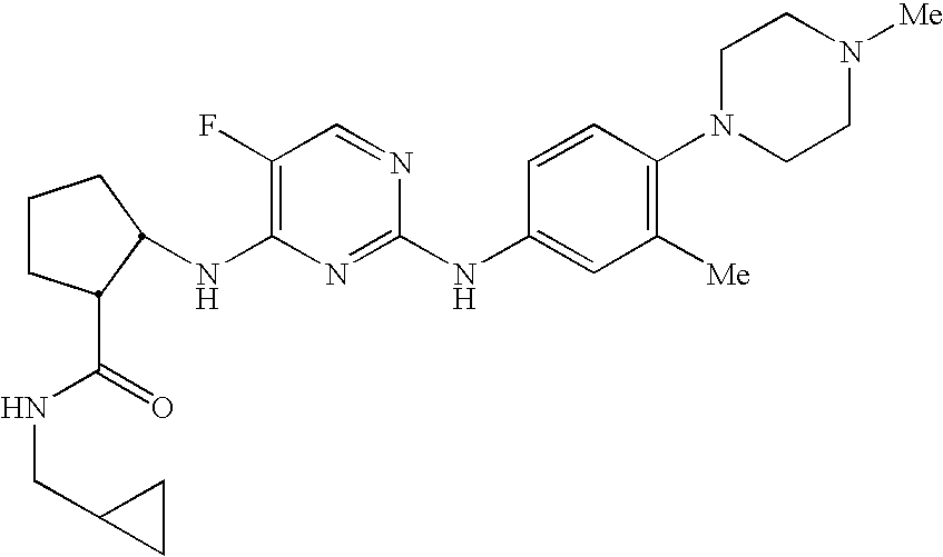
C1CC(C(=O)NCC2CC2)C(NC2=C(F)C=NC(NC3=CC([Me])=C(N4CCN([Me])CC4)C=C3)=N2)C1
